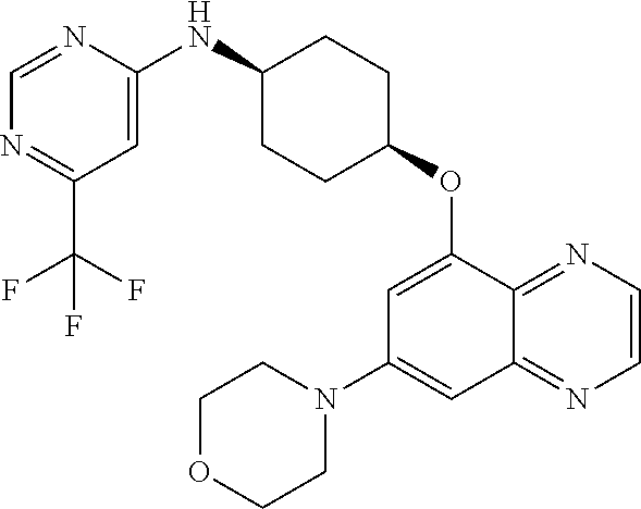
C1=NC(NC2CCC(OC3=CC(N4CCOCC4)=CC4=NC=CN=C34)CC2)=CC(C(F)(F)F)=N1
